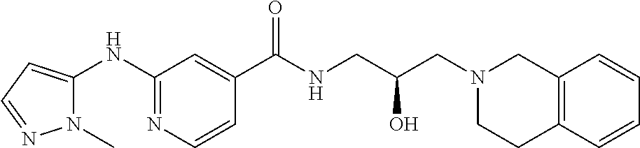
C1(C(NCC(CN2CC3=C(CC2)C=CC=C3)O)=O)=CC(NC2=CC=NN2C)=NC=C1
